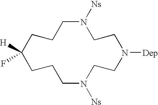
C1N([Ns])CCN([Dep])CCN([Ns])CCCC(F)([H])CC1
